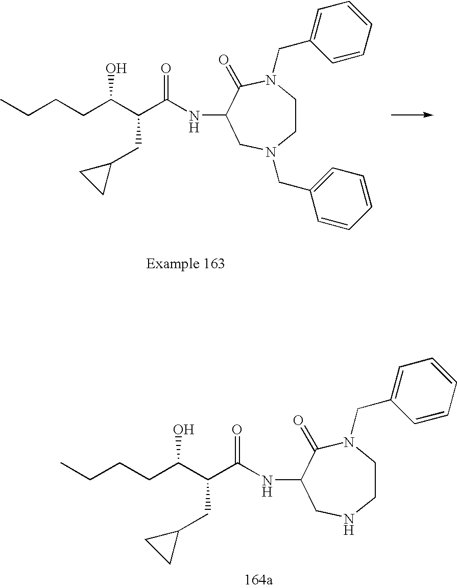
CCCCC(C(C(NC1C(=O)N(CC2=CC=CC=C2)CCNC1)=O)CC1CC1)O.CCCCC(C(C(NC1C(=O)N(CC2=CC=CC=C2)CCN(CC2=CC=CC=C2)C1)=O)CC1CC1)O
